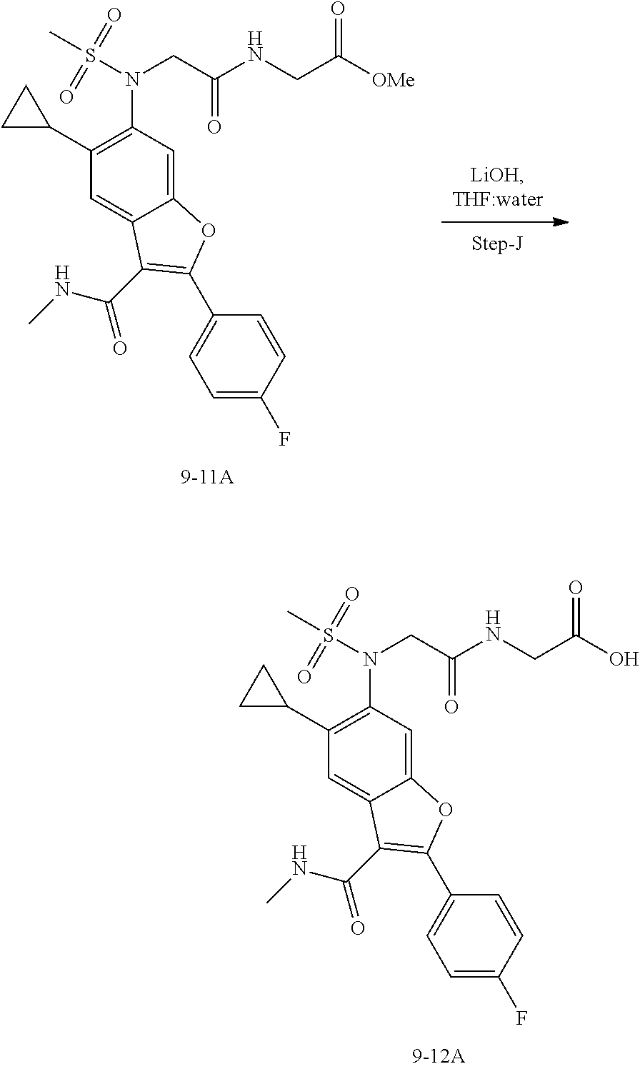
C(C(NCC(=O)O)=O)N(S(C)(=O)=O)C1=C(C2CC2)C=C2C(=C1)OC(C1=CC=C(F)C=C1)=C2C(=O)NC.C(C(NCC(=O)[OMe])=O)N(S(C)(=O)=O)C1=C(C2CC2)C=C2C(=C1)OC(C1=CC=C(F)C=C1)=C2C(=O)NC
